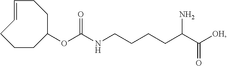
C1C=CCCCC(OC(NCCCCC(C([OH])=O)N)=O)C1
